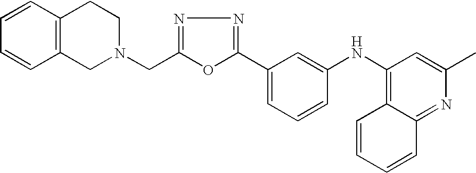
C1=CC=CC2=C1CCN(CC1=NN=C(C3=CC=CC(NC4=C5C(=NC(C)=C4)C=CC=C5)=C3)O1)C2
